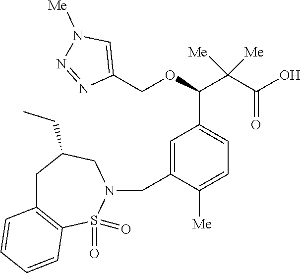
C1(CN2S(=O)(=O)C3=C(CC(CC)C2)C=CC=C3)=CC(C(C(C(O)=O)([Me])[Me])OCC2=CN([Me])N=N2)=CC=C1[Me]
